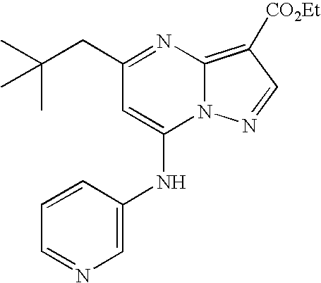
C1(CC(C)(C)C)=NC2=C([CO2Et])C=NN2C(NC2=CN=CC=C2)=C1
